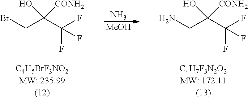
BrCC(C(F)(F)F)(O)[CONH2].NCC(C(F)(F)F)(O)[CONH2].N.[MeOH]
